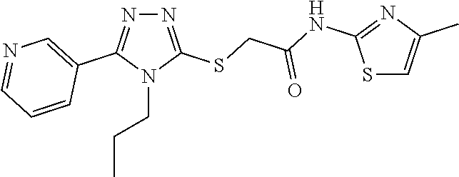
N1=C(SCC(=O)NC2=NC(C)=CS2)N(CCC)C(C2=CN=CC=C2)=N1
